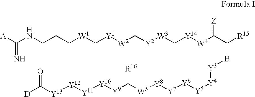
[A]C(NCCC[W1]C[Y1][W2]C[Y2][W3]C[Y14][W4]c(C([R15])B[Y3][Y4][Y5][Y6][Y7][Y8][W5]C([Y9][Y10][Y11][Y12][Y13]C([D])=O)[R16])[Z])=N
